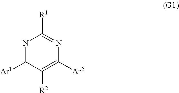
N1=C([Ar1])C([R2])=C([Ar2])N=C1[R1]
